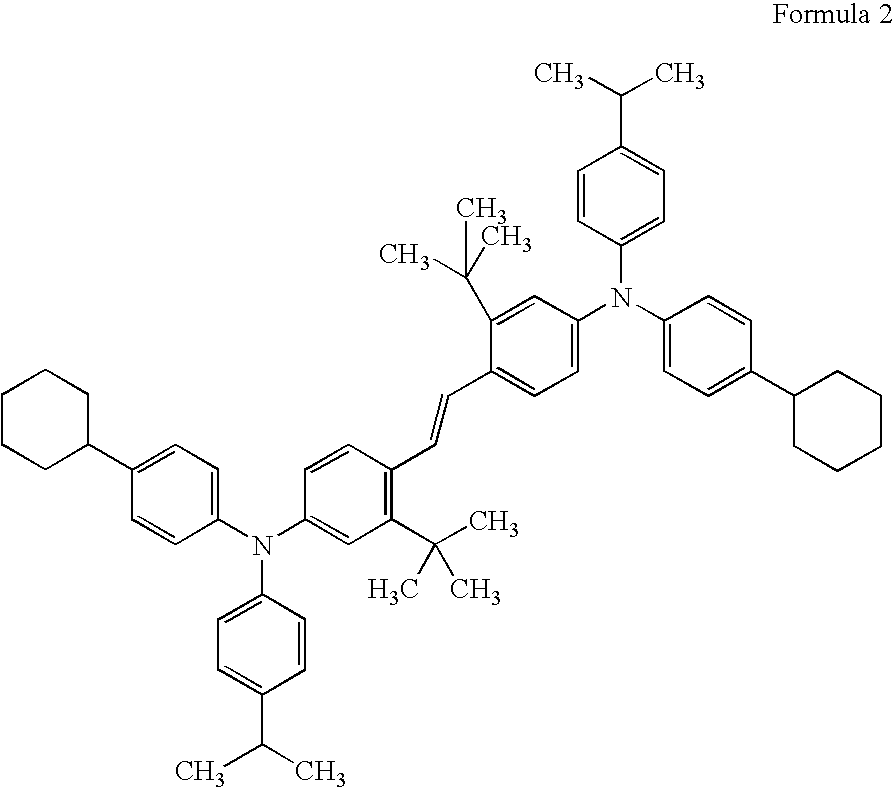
C1=CC(N(C2=CC=C(C3CCCCC3)C=C2)C2=CC=C(C=CC3=C(C(C)(C)C)C=C(N(C4=CC=C(C5CCCCC5)C=C4)C4=CC=C(C(C)C)C=C4)C=C3)C(C(C)(C)C)=C2)=CC=C1C(C)C
